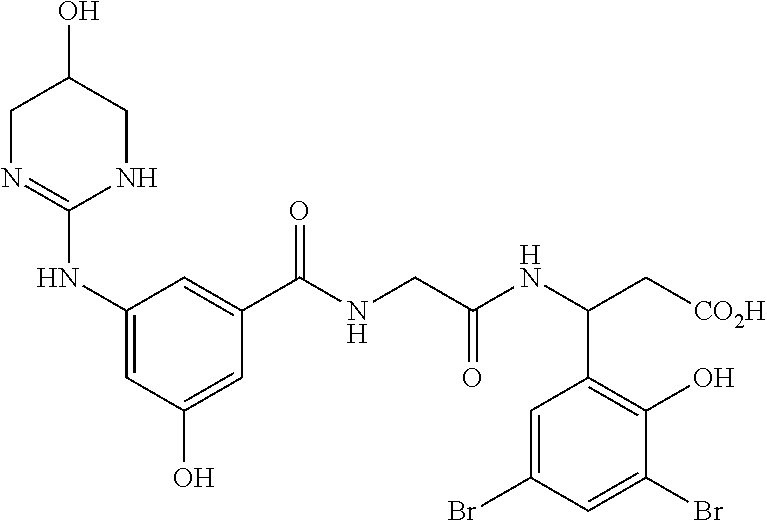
C1N=C(NC2=CC(O)=CC(C(NCC(NC(C[CO2H])C3=C(O)C(Br)=CC(Br)=C3)=O)=O)=C2)NCC1O
